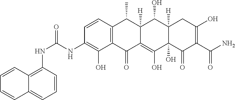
C1=CC2=C(C(O)=C1NC(NC1=C3C(=CC=C1)C=CC=C3)=O)C(=O)C1=C(O)C3(O)C([H])(C(O)C1([H])C2C)CC(O)=C(C(N)=O)C3=O
